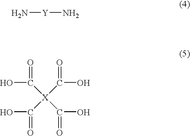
N[Y]N.C([X](C(O)=O)(C(O)=O)C(O)=O)(O)=O
